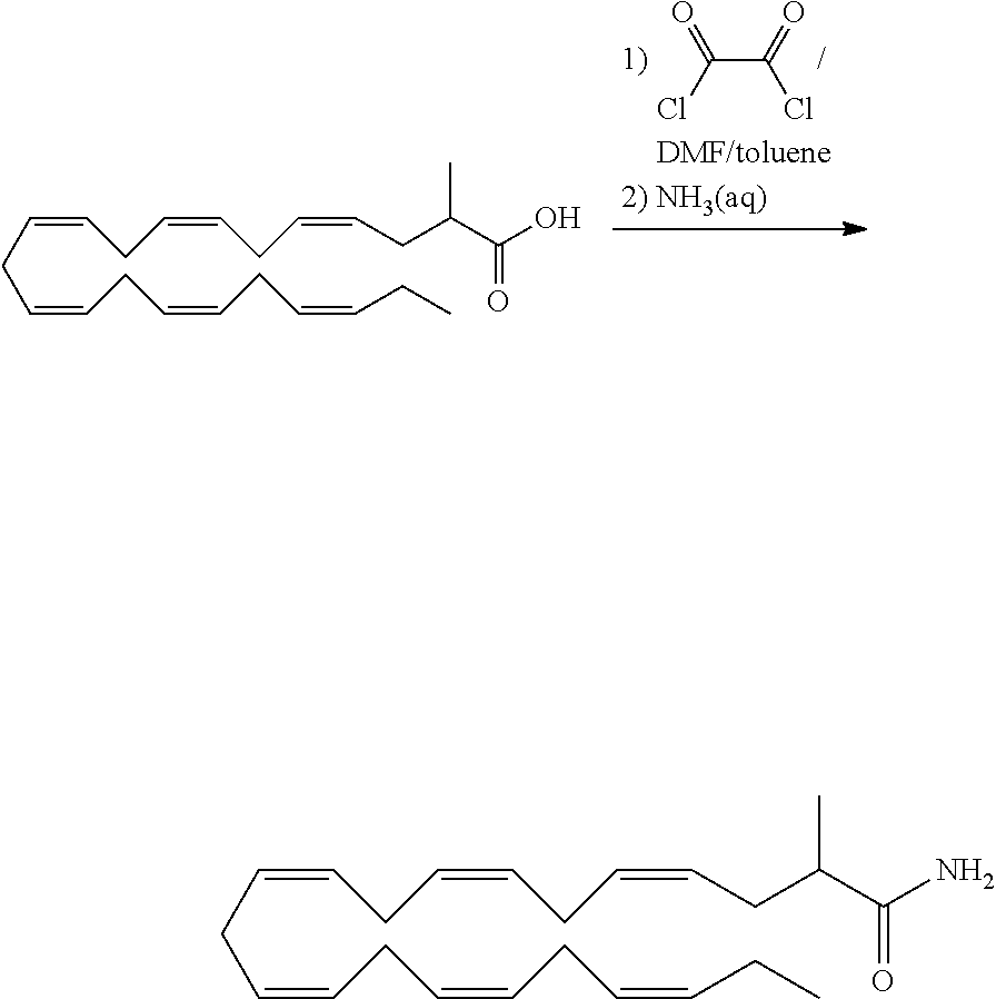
C(C(=O)Cl)(Cl)=O.C(C=CCC=CCC=CCC)C=CCC=CCC=CCC(C(O)=O)C.C(C=CCC=CCC=CCC)C=CCC=CCC=CCC(C(N)=O)C
